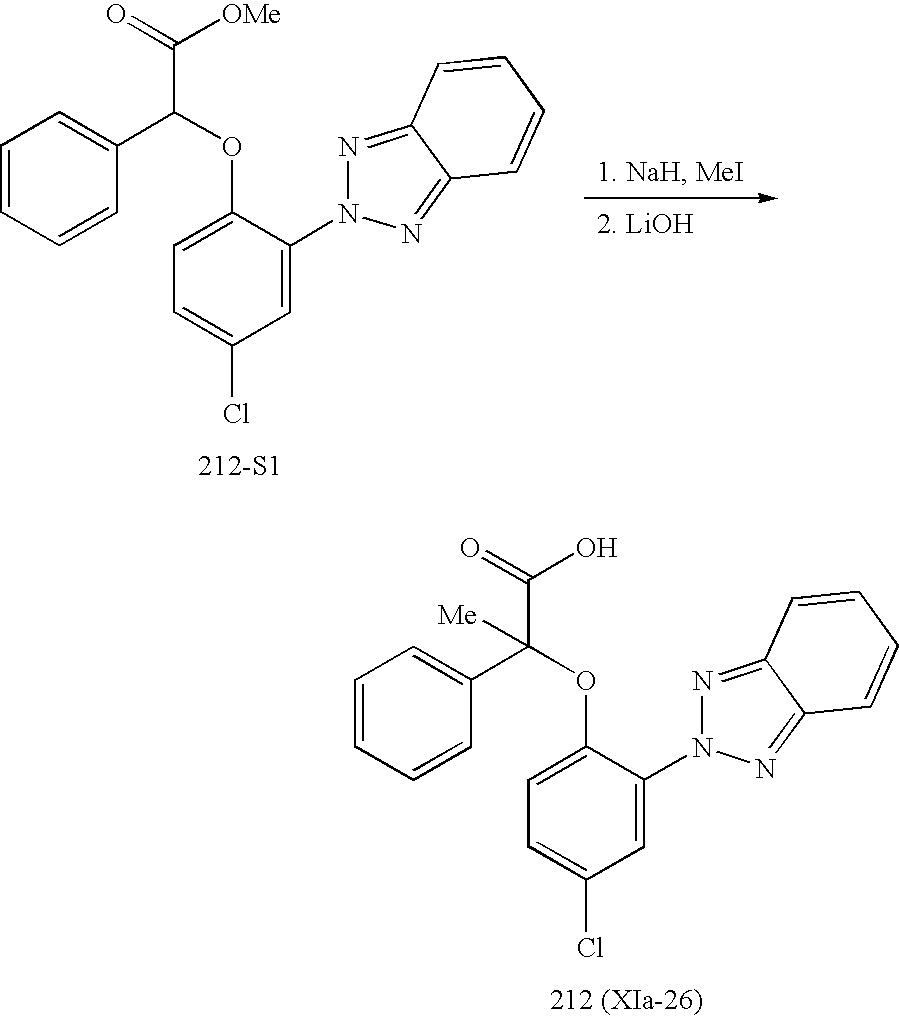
C1=CC=CC(C(OC2=CC=C(Cl)C=C2N2N=C3C(=N2)C=CC=C3)C([OMe])=O)=C1.[212-S1].C1=CC=CC(C(OC2=CC=C(Cl)C=C2N2N=C3C(=N2)C=CC=C3)(C(O)=O)[Me])=C1.[212 (XIa-26)]
